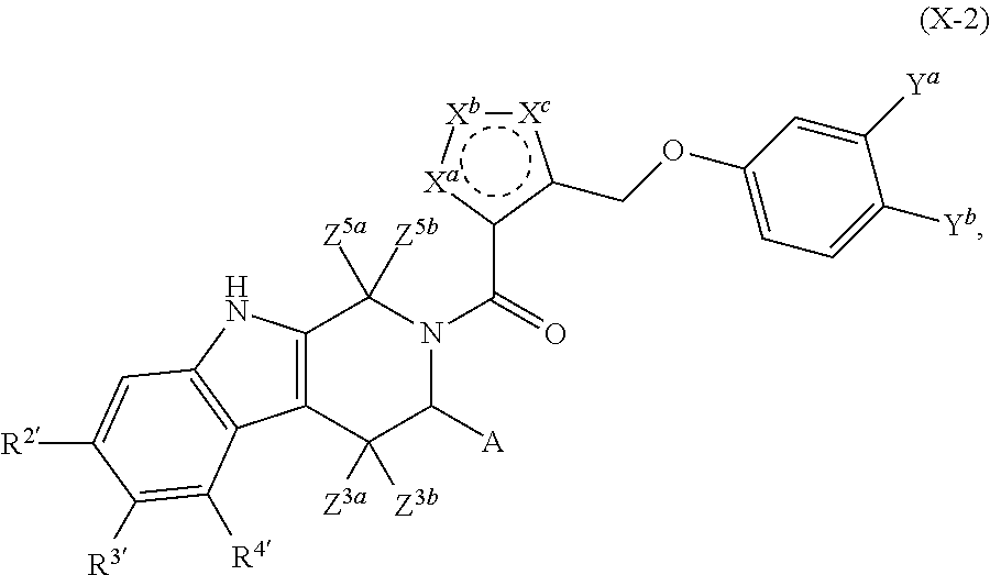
C12=C(C3=C(N1)C=C([R2])C([R3])=C3[R4])C([Z3b])([Z3a])C([A])N(C(c1c(COC3=CC=C([Yb])C([Ya])=C3)[Xc]:[Xb]:[Xa]1)=O)C2([Z5b])[Z5a]
